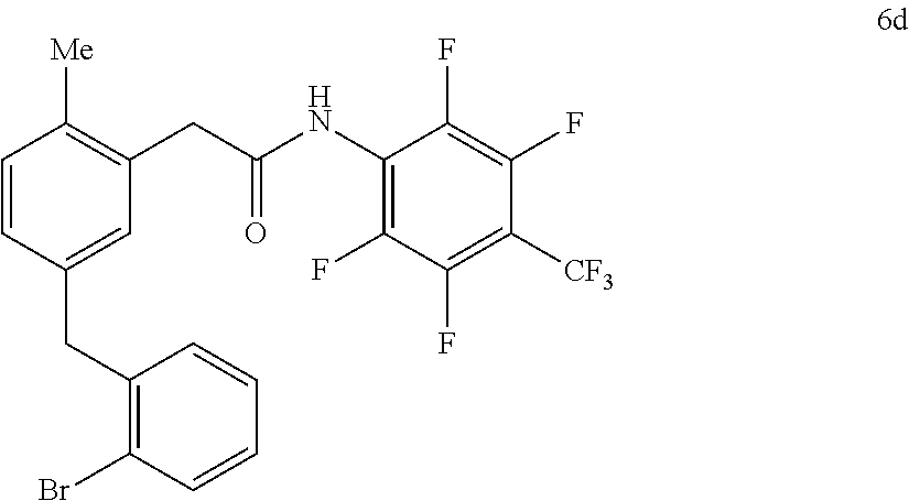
C1=CC(CC2=C(Br)C=CC=C2)=CC(CC(NC2=C(F)C(F)=C([CF3])C(F)=C2F)=O)=C1[Me]
